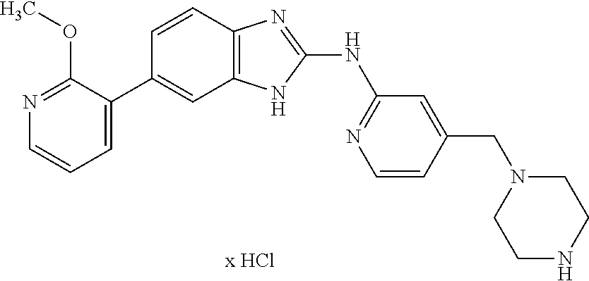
C1=CC=C(C2=CC3=C(C=C2)N=C(NC2=NC=CC(CN4CCNCC4)=C2)N3)C(OC)=N1
